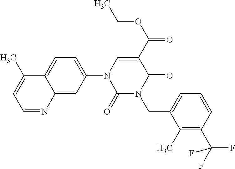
C1=C(N2C(=O)N(CC3=CC=CC(C(F)(F)F)=C3C)C(=O)C(C(OCC)=O)=C2)C=C2C(=C1)C(C)=CC=N2
